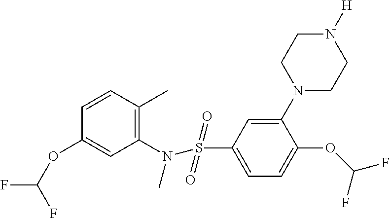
C1=CC(C)=C(N(S(C2=CC=C(OC(F)F)C(N3CCN([H])CC3)=C2)(=O)=O)C)C=C1OC(F)F
